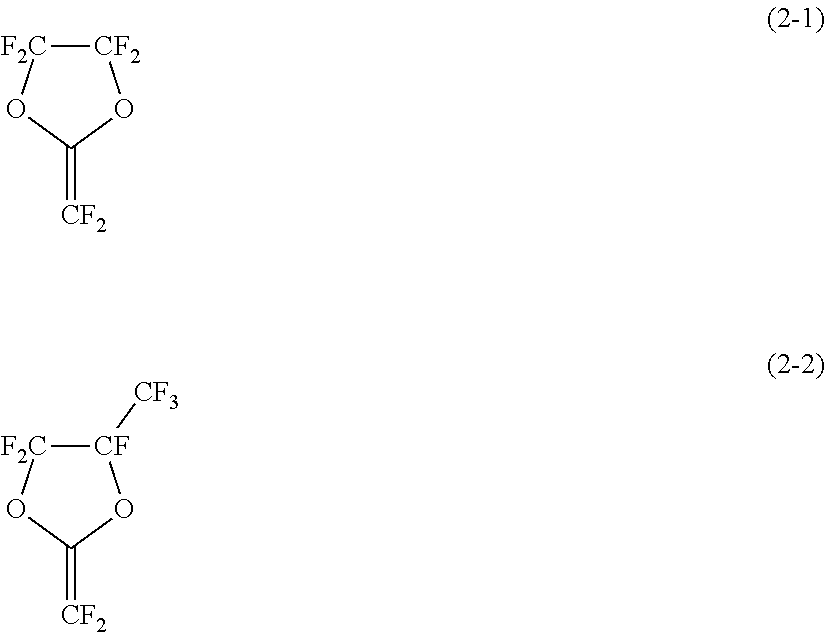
[CF]1([CF3])[F2C]OC(=[CF2])O1.[CF2]1[F2C]OC(=[CF2])O1
